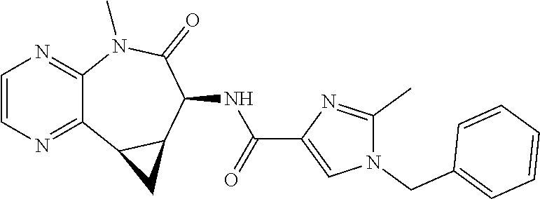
C12=NC=CN=C1N(C)C(=O)C(NC(C1=CN(CC3=CC=CC=C3)C(C)=N1)=O)C1C2C1
